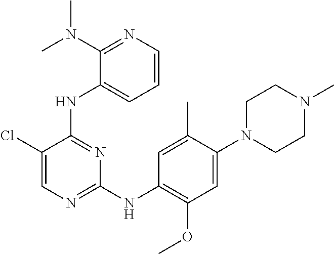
C1N(C2=CC(OC)=C(NC3=NC=C(Cl)C(NC4=CC=CN=C4N(C)C)=N3)C=C2C)CCN(C)C1
